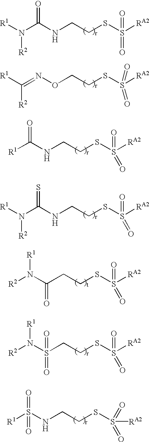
N(C(NCCSS([RA2])(=O)=O)=O)([R2])[R1].C(=NOCCSS([RA2])(=O)=O)([R2])[R1].[R1]C(NCCSS([RA2])(=O)=O)=O.N(C(NCCSS([RA2])(=O)=O)=S)([R2])[R1].[R2]N(C(CCSS([RA2])(=O)=O)=O)[R1].[R2]N(S(CCSS([RA2])(=O)=O)(=O)=O)[R1].[R1]S(NCCSS([RA2])(=O)=O)(=O)=O
